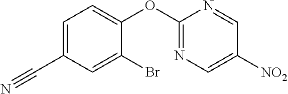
C1=C(C#N)C=C(Br)C(OC2=NC=C([NO2])C=N2)=C1
